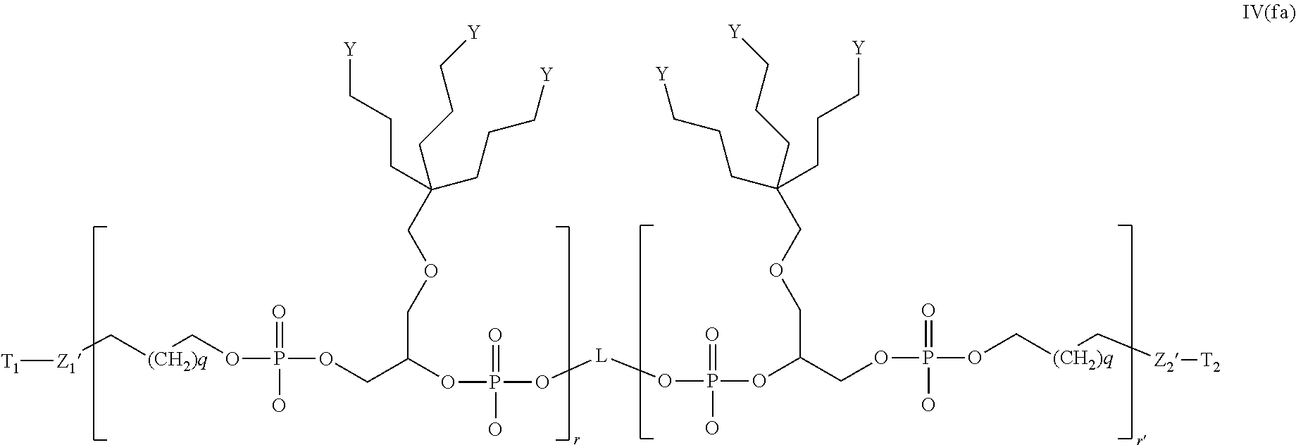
[T1][Z1]C[(CH2)q]COP(=O)(O)OCC(OP(=O)(O)O[L]OP(=O)(O)OC(COP(=O)(O)OC[(CH2)q]C[Z2][T2])COCC(CCC[Y])(CCC[Y])CCC[Y])COCC(CCC[Y])(CCC[Y])CCC[Y]
